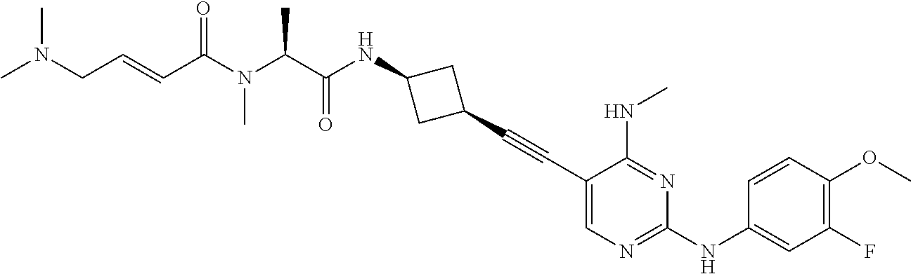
C1(C#CC2CC(NC(C(N(C(C=CCN(C)C)=O)C)C)=O)C2)=CN=C(NC2=CC(F)=C(OC)C=C2)N=C1NC
